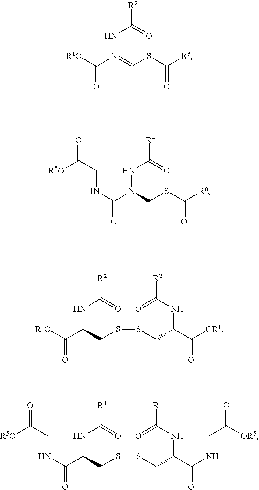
[R1O]C(N(NC([R2])=O)=CSC([R3])=O)=O.N(C(N(NC([R4])=O)CSC([R6])=O)=O)CC([R5O])=O.[R1O]C(C(NC([R2])=O)CSSCC(C([OR1])=O)NC([R2])=O)=O.N(C(C(NC([R4])=O)CSSCC(C(NCC([OR5])=O)=O)NC([R4])=O)=O)CC([R5O])=O
